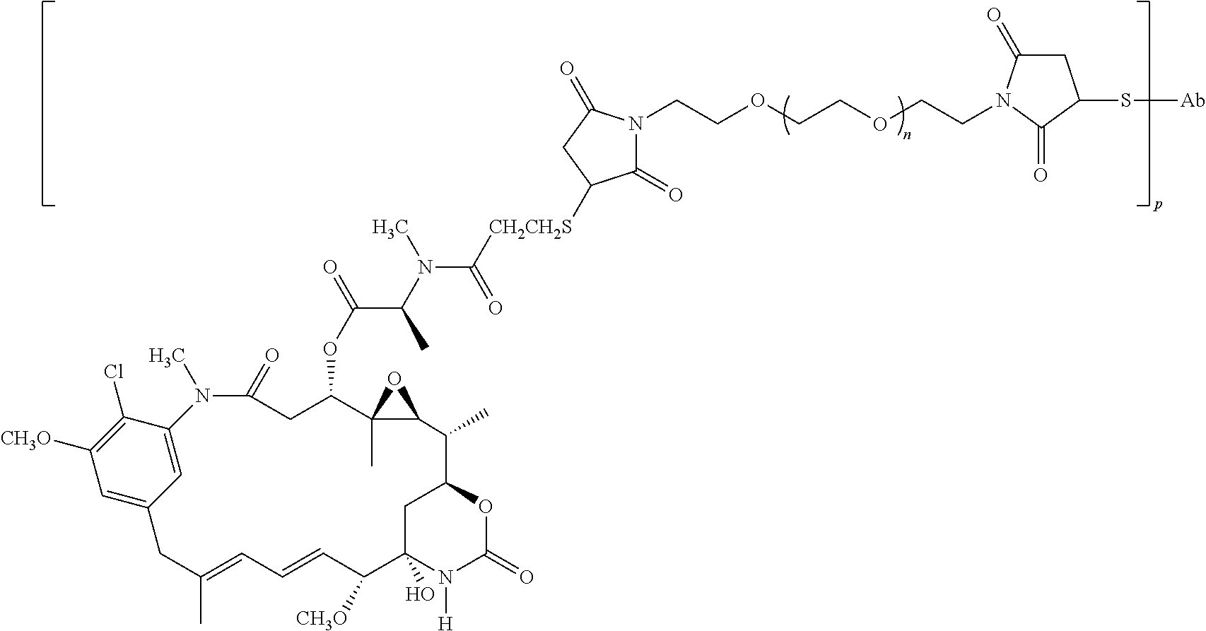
C1=C2C=C(C(Cl)=C1[CH3O])N(C)C(=O)CC(OC(=O)C(N(C)C(=O)[CH2CH2S]C1C(=O)N(CCOCCOCCN3C(=O)CC(S[Ab])C3=O)C(=O)C1)C)C1(C)C(C(C)C3OC(=O)N([H])C(O)(C([CH3O])C=CC=C(C)C2)C3)O1
